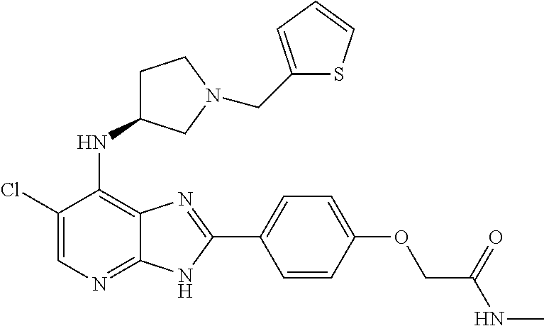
C1(Cl)=CN=C2C(=C1NC1CCN(CC3=CC=CS3)C1)N=C(C1=CC=C(OCC(NC)=O)C=C1)N2
